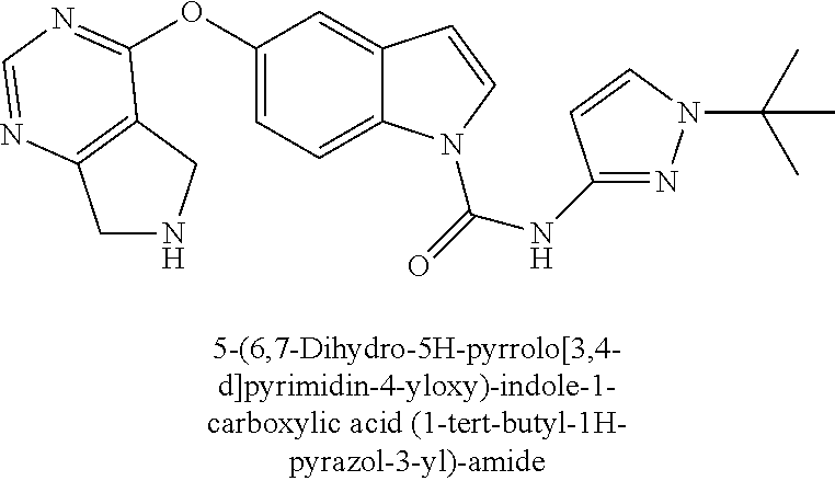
O(C1=CC=C2C(=C1)C=CN2C(=O)NC1=NN(C(C)(C)C)C=C1)C1=NC=NC2=C1CNC2
